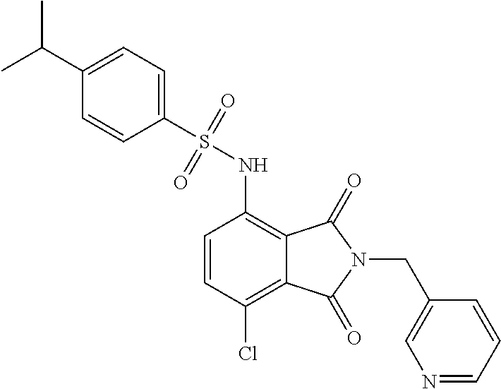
C1(C(C)C)=CC=C(S(=O)(=O)NC2=C3C(=C(Cl)C=C2)C(=O)N(CC2=CN=CC=C2)C3=O)C=C1
